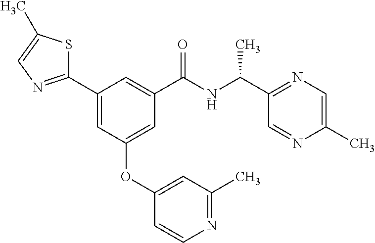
C1(C2=NC=C(C)S2)=CC(OC2=CC(C)=NC=C2)=CC(C(NC(C2=NC=C(C)N=C2)C)=O)=C1
